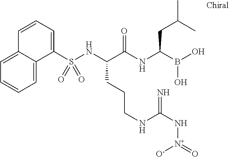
C1(S(NC(C(NC(B(O)O)CC(C)C)=O)CCCNC(N[N+](=O)[O-])=N)(=O)=O)=CC=CC2=CC=CC=C12
